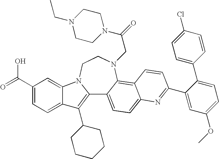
C12=C(C3CCCCC3)C3=CC=C(C(=O)O)C=C3N1CCN(CC(=O)N1CCN(CC)CC1)C1=C3C(=CC=C21)N=C(C1=CC(OC)=CC=C1C1=CC=C(Cl)C=C1)C=C3
